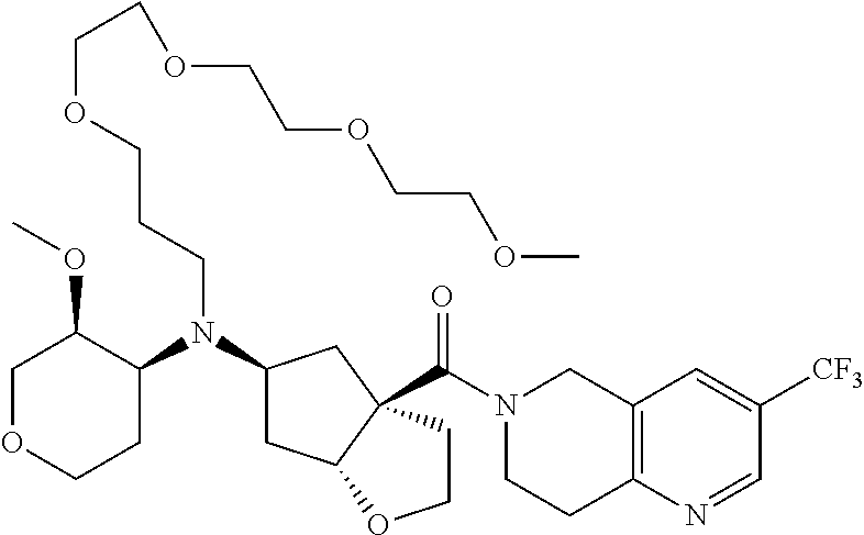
C1OCCC(N(C2CC3C(C(N4CCC5=C(C4)C=C([CF3])C=N5)=O)(C2)CCO3)CCCOCCOCCOCCOC)C1OC
